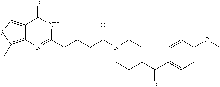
C12=CSC(C)=C1N=C(CCCC(N1CCC(C(=O)C3=CC=C(OC)C=C3)CC1)=O)NC2=O
